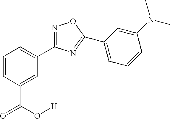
C1=CC(C(=O)O[H])=CC(C2=NOC(C3=CC=CC(N(C)C)=C3)=N2)=C1
